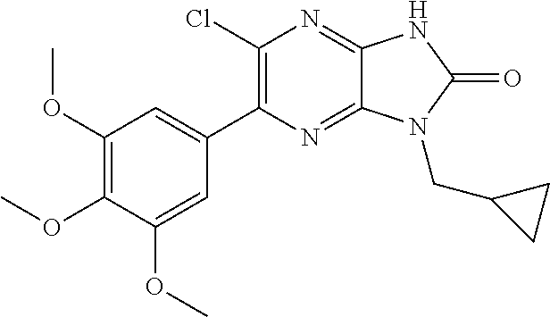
C1(OC)=C(OC)C(OC)=CC(C2=C(Cl)N=C3C(=N2)N(CC2CC2)C(=O)N3)=C1
